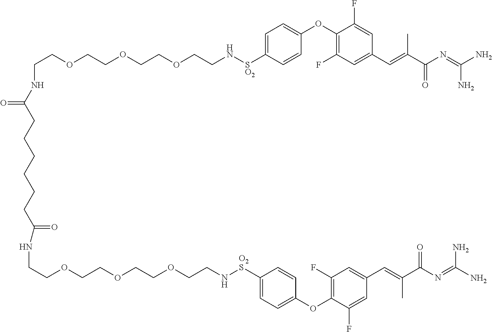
C(COCCOCCOCCN[SO2]C1=CC=C(OC2=C(F)C=C(C=C(C(N=C(N)N)=O)C)C=C2F)C=C1)NC(CCCCCCC(=O)NCCOCCOCCOCCN[O2S]C1=CC=C(OC2=C(F)C=C(C=C(C(N=C(N)N)=O)C)C=C2F)C=C1)=O
